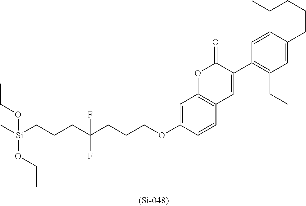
C1=C(OCCCC(CCC[Si](C)(OCC)OCC)(F)F)C=CC2=C1OC(=O)C(C1=C(CC)C=C(CCCCC)C=C1)=C2
